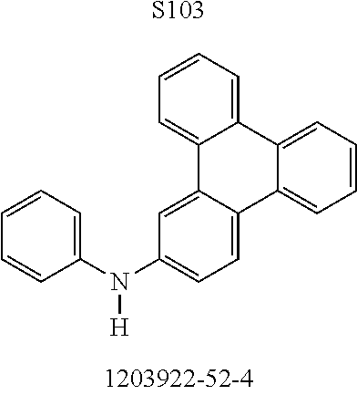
[S103].C1(N(C2=CC=C3C(=C2)C2=CC=CC=C2C2=CC=CC=C32)[H])=CC=CC=C1
